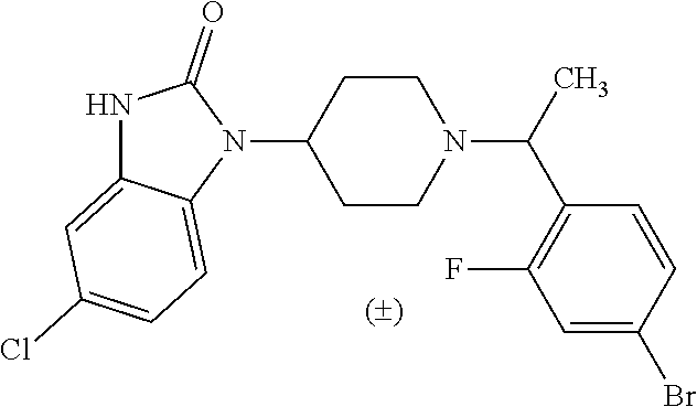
N1C2=CC(Cl)=CC=C2N(C2CCN(C(C3=C(F)C=C(Br)C=C3)C)CC2)C1=O
